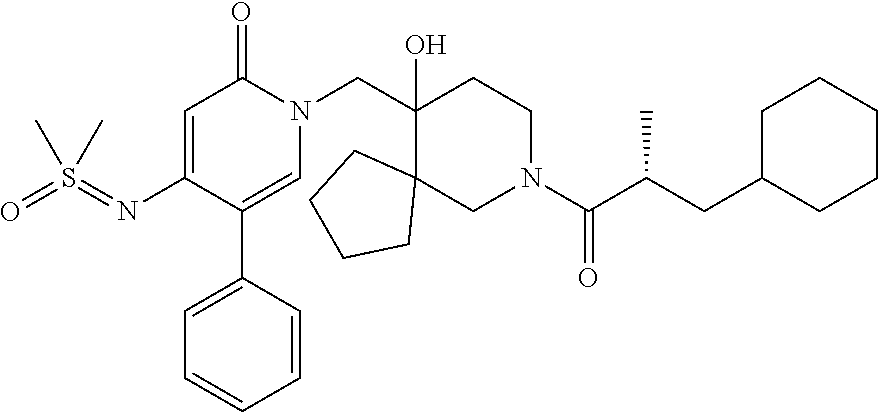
C(C1(O)C2(CN(C(C(CC3CCCCC3)C)=O)CC1)CCCC2)N1C(=O)C=C(N=S(=O)(C)C)C(C2=CC=CC=C2)=C1
